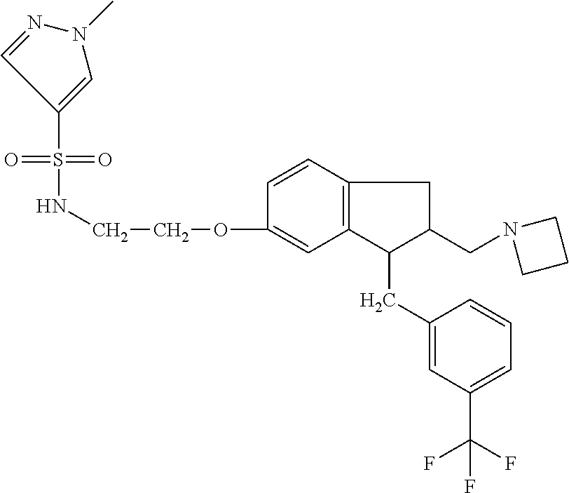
S(=O)(=O)(NCCOC1=CC2=C(C=C1)CC(CN1CCC1)C2CC1=CC(C(F)(F)F)=CC=C1)C1=CN(C)N=C1
